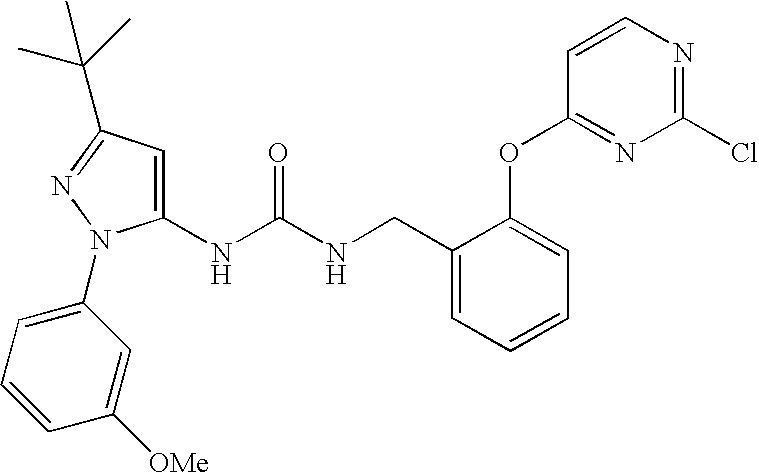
C1(NC(NCC2=CC=CC=C2OC2=NC(Cl)=NC=C2)=O)=CC(C(C)(C)C)=NN1C1=CC=CC([OMe])=C1
